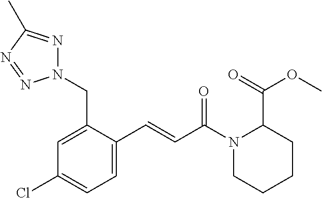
N1(CC2=CC(Cl)=CC=C2C=CC(N2CCCCC2C(=O)OC)=O)N=C(C)N=N1
